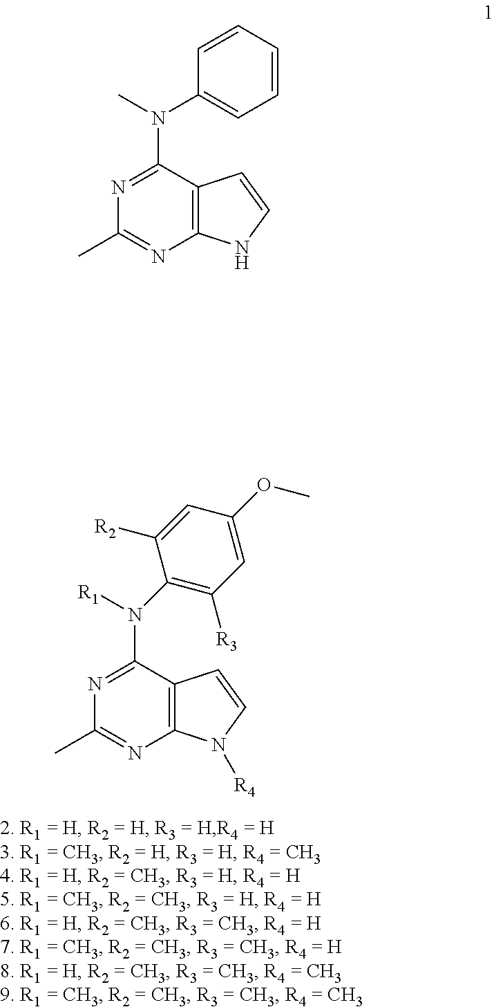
C12=C(C(N([R1])C3=C([R3])C=C(OC)C=C3[R2])=NC(C)=N1)C=CN2[R4].C12=C(C(N(C)C3=CC=CC=C3)=NC(C)=N1)C=CN2
